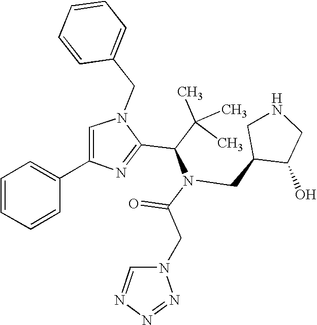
N1(CC2=CC=CC=C2)C=C(C2=CC=CC=C2)N=C1C(C(C)(C)C)N(C(CN1C=NN=N1)=O)CC1C(O)CNC1
